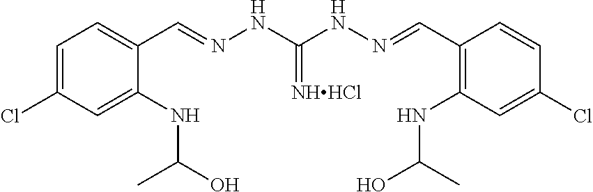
C1=C(Cl)C=C(NC(O)C)C(C=NNC(=[NHHCl])NN=CC2=C(NC(O)C)C=C(Cl)C=C2)=C1
